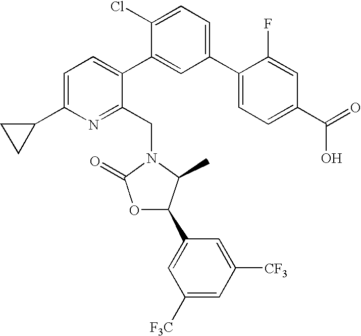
C1=C(C2CC2)N=C(CN2C(C)C(C3=CC([F3C])=CC([CF3])=C3)OC2=O)C(C2=CC(C3=CC=C(C(=O)O)C=C3F)=CC=C2Cl)=C1
